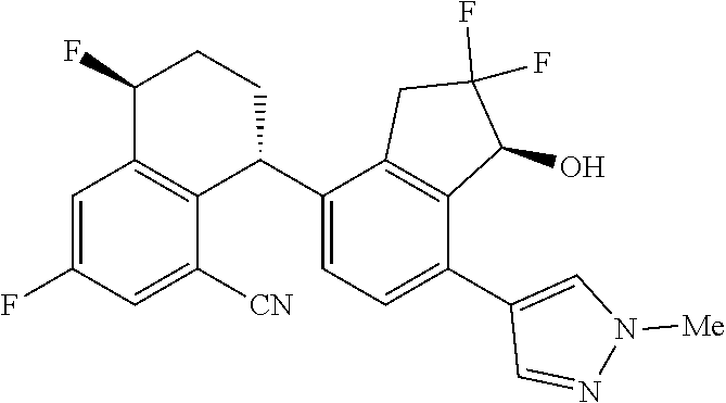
C1(C2C3=C(C(F)CC2)C=C(F)C=C3[CN])=CC=C(C2=CN([Me])N=C2)C2=C1CC(F)(F)C2O
